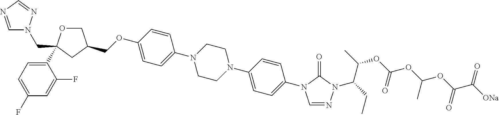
C(OC1=CC=C(N2CCN(C3=CC=C(N4C=NN(C(C(C)OC(OC(OC(C([ONa])=O)=O)C)=O)CC)C4=O)C=C3)CC2)C=C1)C1COC(C2=CC=C(F)C=C2F)(CN2C=NC=N2)C1
